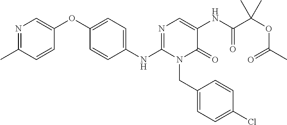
C1(NC2=NC=C(NC(=O)C(OC(C)=O)(C)C)C(=O)N2CC2=CC=C(Cl)C=C2)=CC=C(OC2=CN=C(C)C=C2)C=C1
